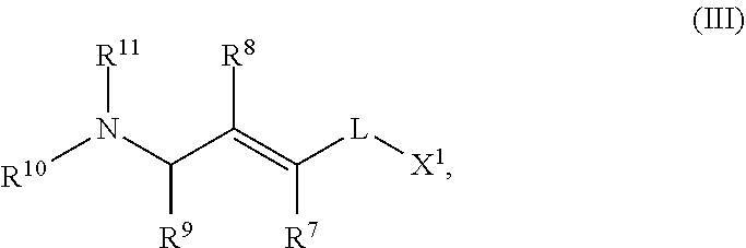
[R11]N(C(C(=C([L][X1])[R7])[R8])[R9])[R10]
